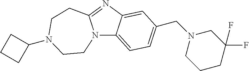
N12C3=CC=C(CN4CCCC(F)(F)C4)C=C3N=C1CCN(C1CCC1)CC2
